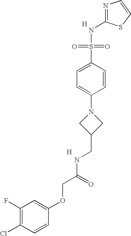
C1(F)=C(Cl)C=CC(OCC(NCC2CN(C3=CC=C(S(=O)(=O)NC4=NC=CS4)C=C3)C2)=O)=C1.[H].[H]
